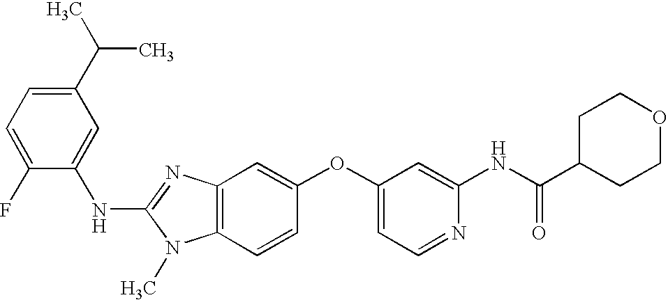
N(C1=NC2=C(N1C)C=CC(OC1=CC=NC(NC(C3CCOCC3)=O)=C1)=C2)C1=CC(C(C)C)=CC=C1F
